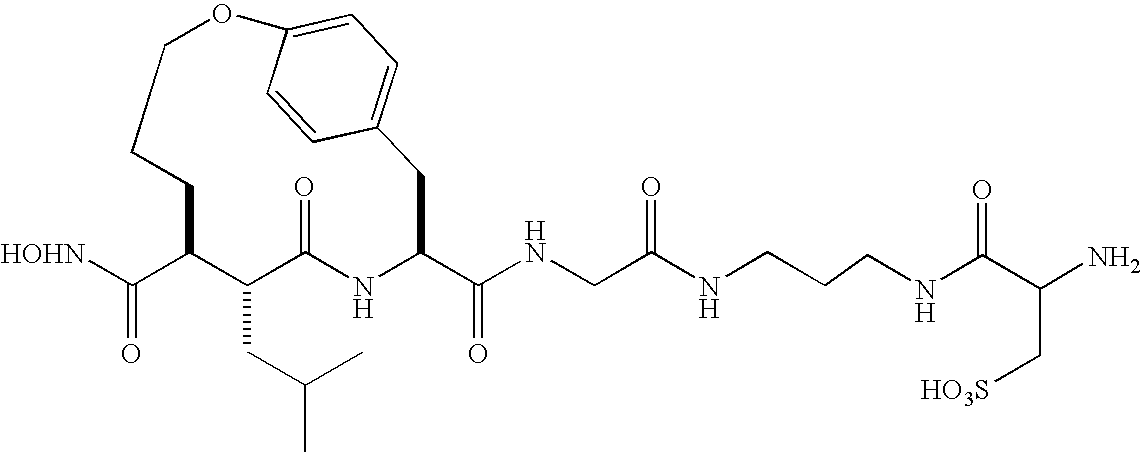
[HOHN]C(C1C(CC(C)C)C(=O)NC(C(NCC(NCCCNC(C(N)C[HO3S])=O)=O)=O)CC2=CC=C(OCCC1)C=C2)=O
